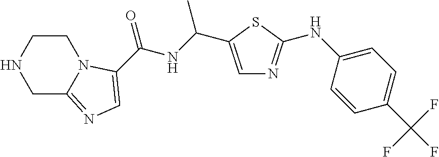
C1C2=NC=C(C(=O)NC(C)C3=CN=C(NC4=CC=C(C(F)(F)F)C=C4)S3)N2CCN1
